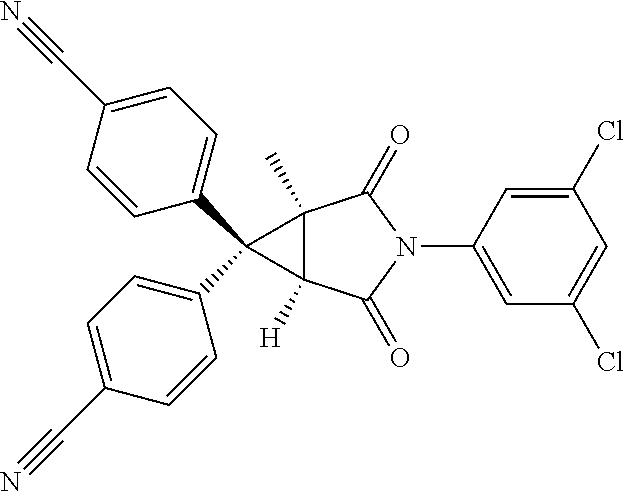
C1(Cl)=CC(N2C(=O)C3(C)C([H])(C2=O)C3(C2=CC=C(C#N)C=C2)C2=CC=C(C#N)C=C2)=CC(Cl)=C1
